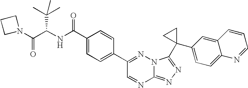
C12=NN=C(C3(C4=CC=C5C(=C4)C=CC=N5)CC3)N1N=C(C1=CC=C(C(NC(C(=O)N3CCC3)C(C)(C)C)=O)C=C1)C=N2
